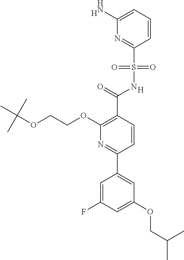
[H].C1(C(=O)NS(C2=NC(N)=CC=C2)(=O)=O)=C(OCCOC(C)(C)C)N=C(C2=CC(OCC(C)C)=CC(F)=C2)C=C1.[H]
